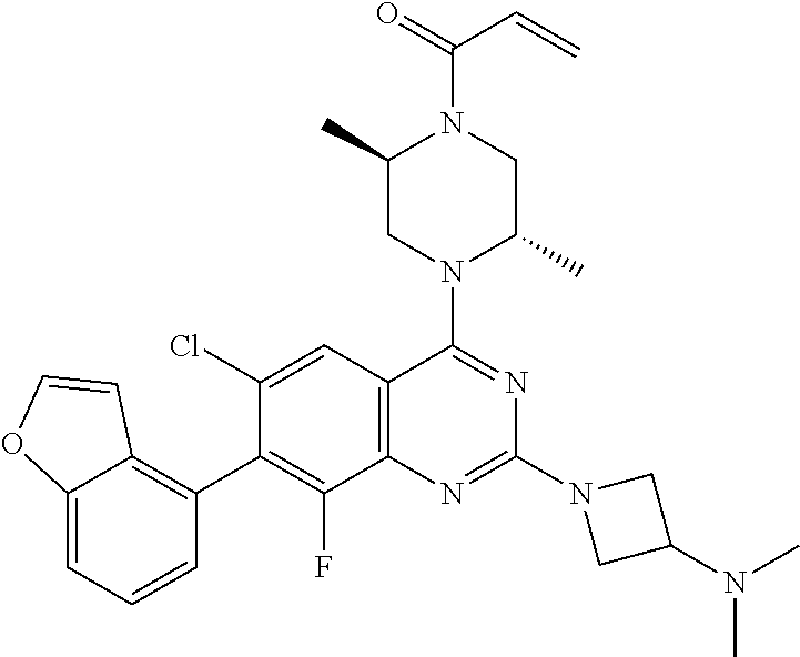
C12=C(C=C(Cl)C(C3=C4C(=CC=C3)OC=C4)=C1F)C(N1C(C)CN(C(=O)C=C)C(C)C1)=NC(N1CC(N(C)C)C1)=N2
